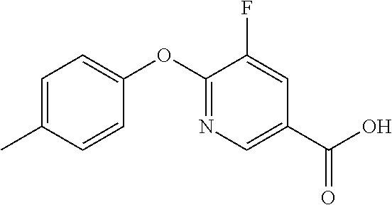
C1=C(C)C=CC(OC2=NC=C(C(O)=O)C=C2F)=C1
